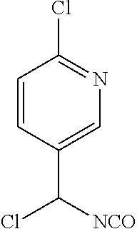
C1=CC(C([NCO])Cl)=CN=C1Cl
